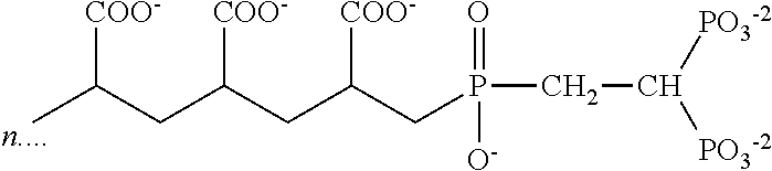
C(CC([COO-])CC([COO-])CP(=O)([O-])CC([PO3-2])[PO3-2])(C)[COO-]
